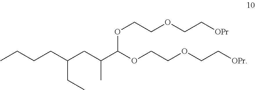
C(CC(CC(C(OCCOCC[OPr])OCCOCC[OPr])C)CC)CC
